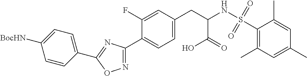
C1=C(F)C(C2=NOC(C3=CC=C([BocHN])C=C3)=N2)=CC=C1CC(NS(C1=C(C)C=C(C)C=C1C)(=O)=O)C(=O)O
